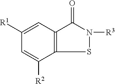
S1N([R3])C(=O)C2=C1C([R2])=CC([R1])=C2
